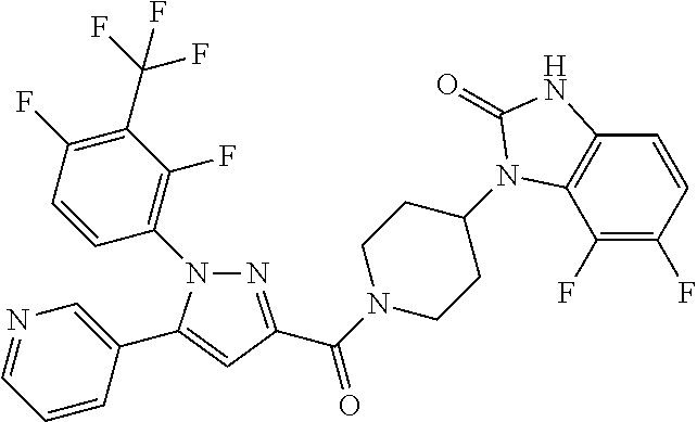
N1=C(C(=O)N2CCC(N3C4=C(C=CC(F)=C4F)NC3=O)CC2)C=C(C2=CN=CC=C2)N1C1=C(F)C(C(F)(F)F)=C(F)C=C1
